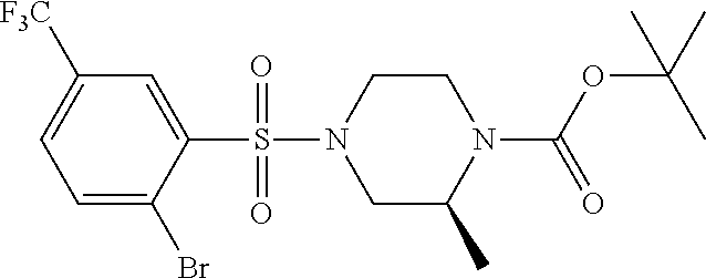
C1=C(Br)C(S(=O)(=O)N2CC(C)N(C(=O)OC(C)(C)C)CC2)=CC([F3C])=C1
